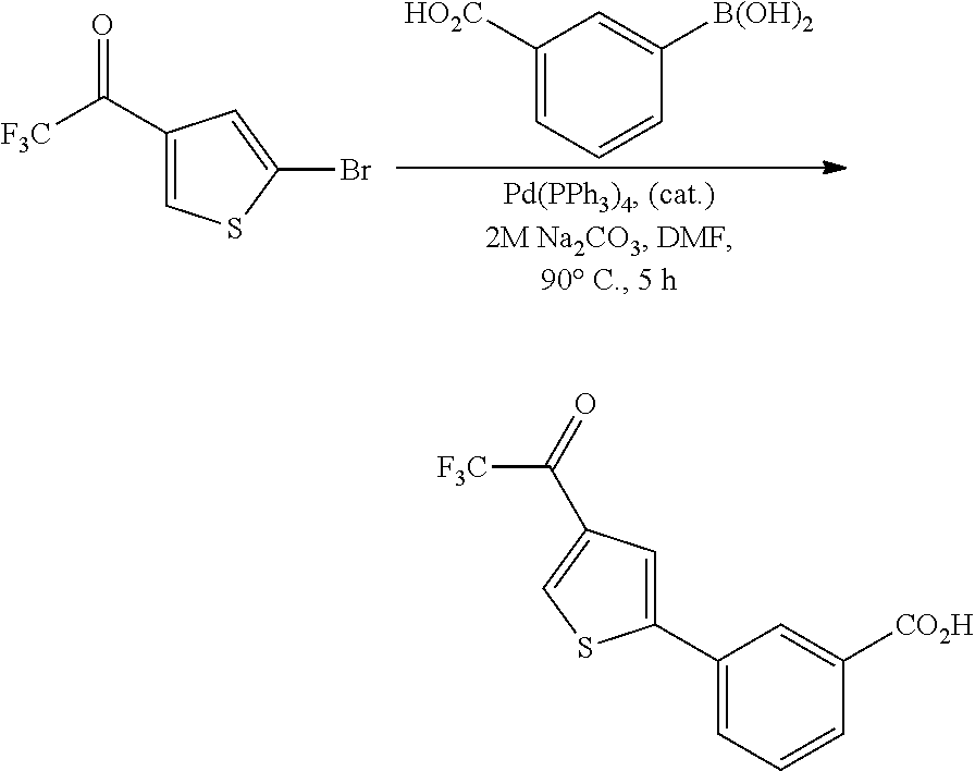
C1([HO2C])=CC=CC([B(OH)2])=C1.C1(C([F3C])=O)=CSC(Br)=C1.C1(C2=CC(C(=O)[F3C])=CS2)=CC=CC([CO2H])=C1
